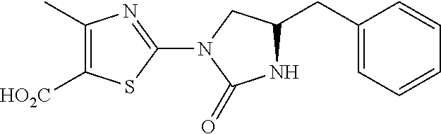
C1=C(CC2CN(C3=NC(C)=C([HO2C])S3)C(=O)N2)C=CC=C1
